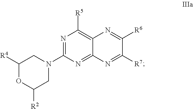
C1([R4])OC([R2])CN(C2=NC([R5])=C3C(=N2)N=C([R7])C([R6])=N3)C1
